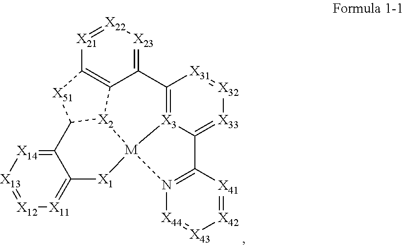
[X13]1=[X12][X11]=C2C(=[X14]1)C1[X51]C3=C4C(=[X23][X22]=[X21]3)C3=[X3]5C(=[X33][X32]=[X31]3)C3=N([X44]=[X43][X42]=[X41]3)[M]5([X1]2)[X2]41
